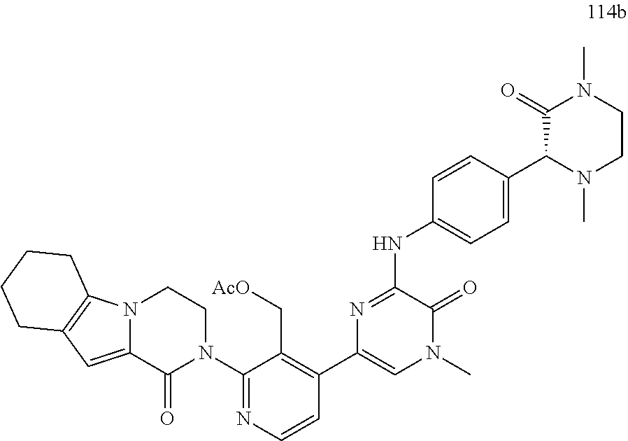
C1(NC2=CC=C(C3N(C)CCN(C)C3=O)C=C2)=NC(C2=C(C[AcO])C(N3CCN4C(=CC5=C4CCCC5)C3=O)=NC=C2)=CN(C)C1=O
